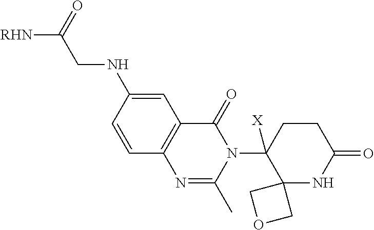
C1=C(NCC([RHN])=O)C=CC2=C1C(=O)N(C1([X])C3(NC(=O)CC1)COC3)C(C)=N2
